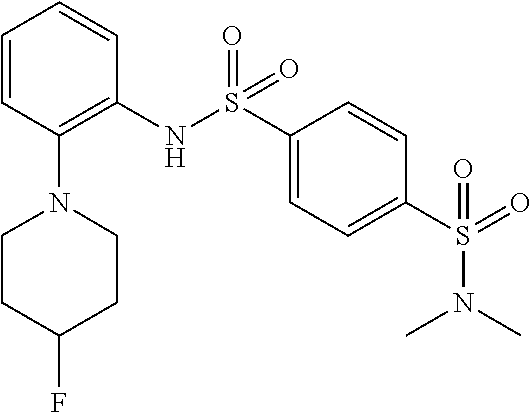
C1=CC(N2CCC(F)CC2)=C(NS(C2=CC=C(S(=O)(N(C)C)=O)C=C2)(=O)=O)C=C1
